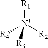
[N+]([R4])([R2])([R1])[R3]
